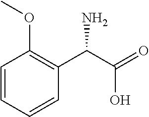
C1=CC=CC(C(C(O)=O)N)=C1OC
